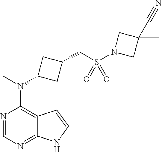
N1=CN=C2C(=C1N(C)C1CC(CS(N3CC(C#N)(C)C3)(=O)=O)C1)C=CN2
